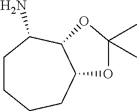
C1CCCC2C(C1N)OC(C)(C)O2
